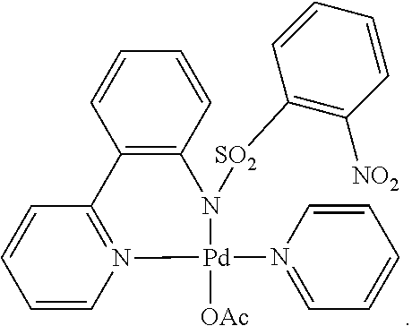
C12=C(C=CC=C1)N([SO2]C1=C([NO2])C=CC=C1)[Pd](N1=CC=CC=C1)([OAc])N1=C2C=CC=C1
